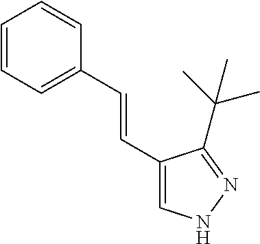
C1(C=CC2=CC=CC=C2)=CNN=C1C(C)(C)C
